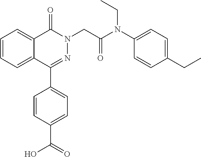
C1=CC=C2C(=C1)C(=O)N(CC(N(C1=CC=C(CC)C=C1)CC)=O)N=C2C1=CC=C(C(=O)O)C=C1
